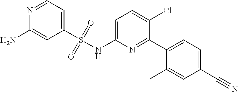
C1=C(NS(C2=CC=NC(N)=C2)(=O)=O)N=C(C2=CC=C(C#N)C=C2C)C(Cl)=C1
